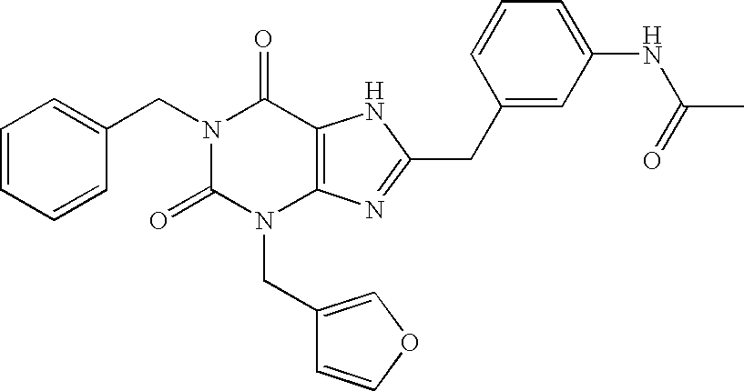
N1(CC2=CC=CC=C2)C(=O)N(CC2=COC=C2)C2=C(C1=O)NC(CC1=CC(NC(=O)C)=CC=C1)=N2
